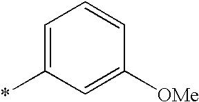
C1=C(*)C=C([OMe])C=C1
